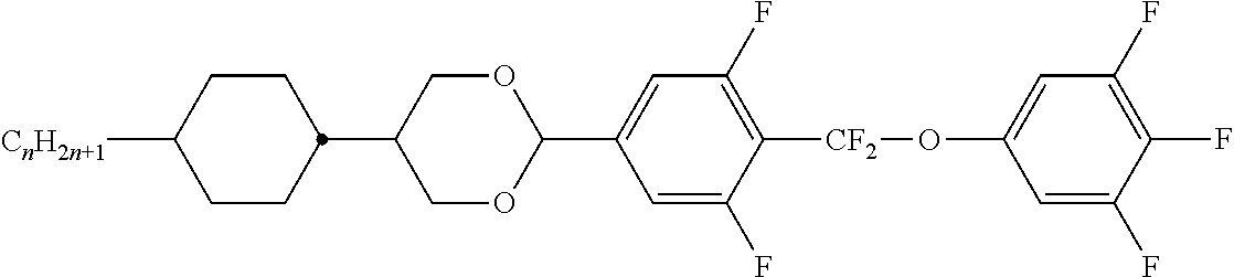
C1CC([CnH2n+1])CCC1C1COC(C2=CC(F)=C([CF2]OC3=CC(F)=C(F)C(F)=C3)C(F)=C2)OC1
